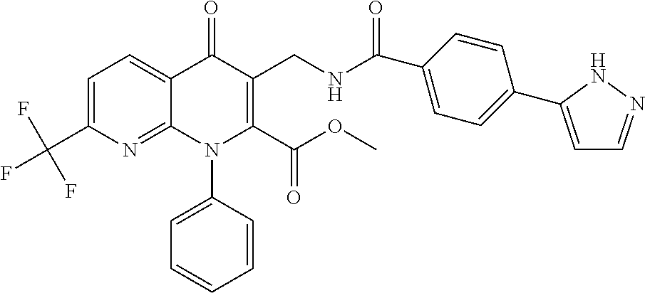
C1=C(C(F)(F)F)N=C2C(=C1)C(=O)C(CNC(=O)C1=CC=C(C3=CC=NN3)C=C1)=C(C(OC)=O)N2C1=CC=CC=C1
